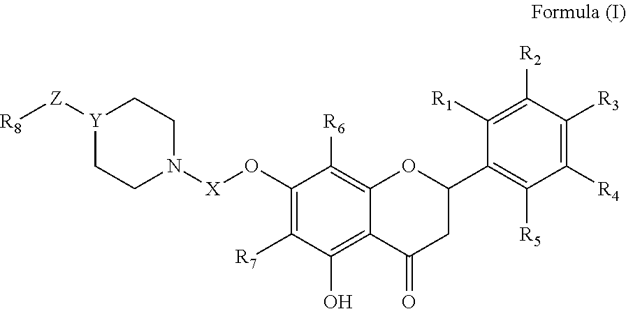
[Y]1([Z][R8])CCN([X]OC2=C([R7])C(O)=C3C(=C2[R6])OC(C2=C([R5])C([R4])=C([R3])C([R2])=C2[R1])CC3=O)CC1
